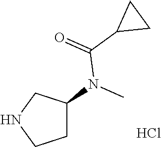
C1C(N(C)C(C2CC2)=O)CNC1.Cl
